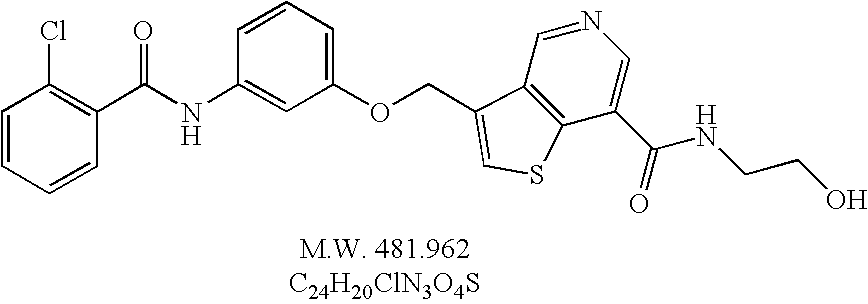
C1=CC=CC(C(NC2=CC(OCC3=CSC4=C3C=NC=C4C(=O)NCCO)=CC=C2)=O)=C1Cl
